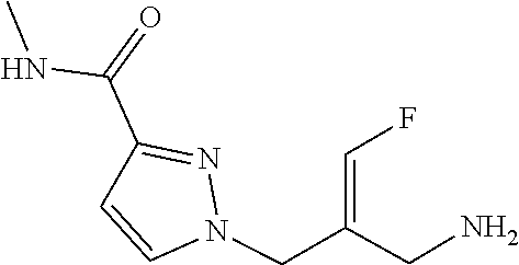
N1(CC(CN)=CF)C=CC(C(=O)NC)=N1
